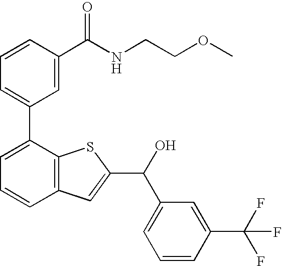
C1=CC(C(NCCOC)=O)=CC(C2=CC=CC3=C2SC(C(C2=CC=CC(C(F)(F)F)=C2)O)=C3)=C1
